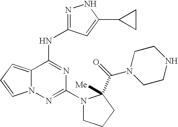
N1N=C(NC2=NC(N3CCCC3(C(=O)N3CCNCC3)[Me])=NN3C2=CC=C3)C=C1C1CC1
